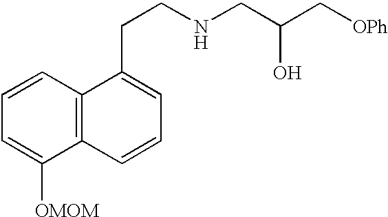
C1=CC=C([OMOM])C2=C1C(CCNCC(C[OPh])O)=CC=C2
